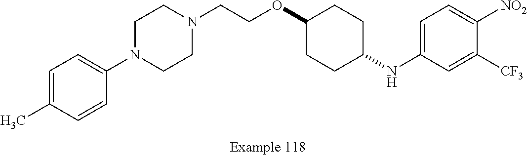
C1=C(C)C=CC(N2CCN(CCOC3CCC(NC4=CC=C([NO2])C([CF3])=C4)CC3)CC2)=C1
